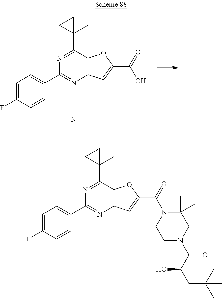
C1(C2=CC=C(F)C=C2)=NC2=C(C(C3(C)CC3)=N1)OC(C(N1C(C)(C)CN(C(C(CC(C)(C)C)O)=O)CC1)=O)=C2.C1(C2=CC=C(F)C=C2)=NC2=C(C(C3(C)CC3)=N1)OC(C(O)=O)=C2.N
